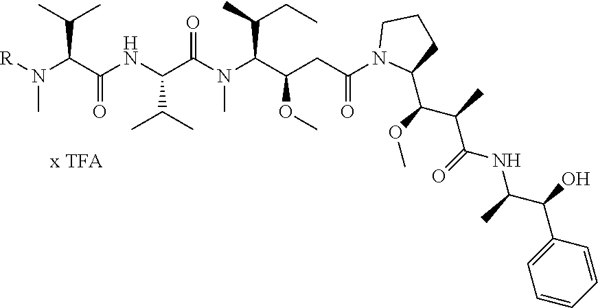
[R]N(C(C(NC(C(N(C(C(CC(N1C(C(OC)C(C)C(=O)NC(C)C(C2=CC=CC=C2)O)CCC1)=O)OC)C(C)CC)C)=O)C(C)C)=O)C(C)C)C
